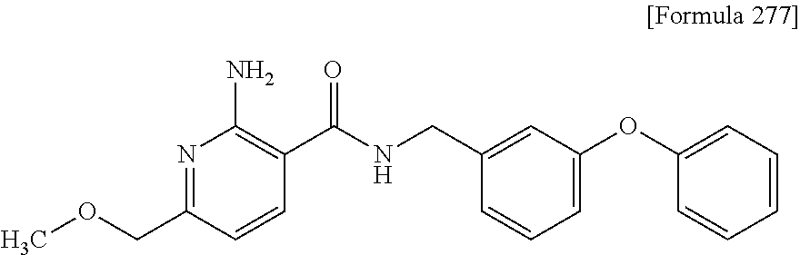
N1=C(COC)C=CC(C(NCC2=CC(OC3=CC=CC=C3)=CC=C2)=O)=C1N
